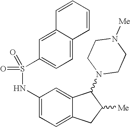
C12=CC(S(NC3=CC=C4C(=C3)C(N3CCN([Me])CC3)C([Me])C4)(=O)=O)=CC=C1C=CC=C2
